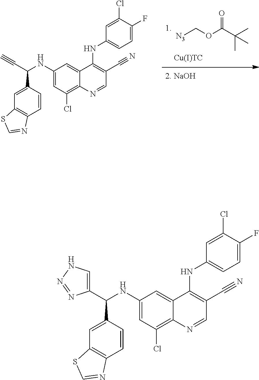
[N3]COC(C(C)(C)C)=O.C1(NC(C#C)C2=CC3=C(C=C2)N=CS3)=CC(Cl)=C2C(=C1)C(NC1=CC=C(F)C(Cl)=C1)=C(C#N)C=N2.C1(NC(C2=CNN=N2)C2=CC3=C(C=C2)N=CS3)=CC(Cl)=C2C(=C1)C(NC1=CC=C(F)C(Cl)=C1)=C(C#N)C=N2
